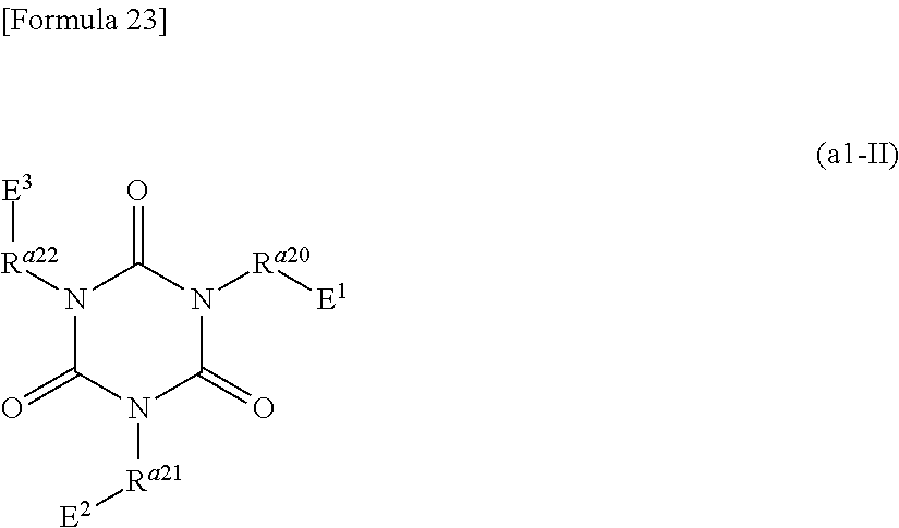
N1([Ra22][E3])C(=O)N([Ra21][E2])C(=O)N([Ra20][E1])C1=O
